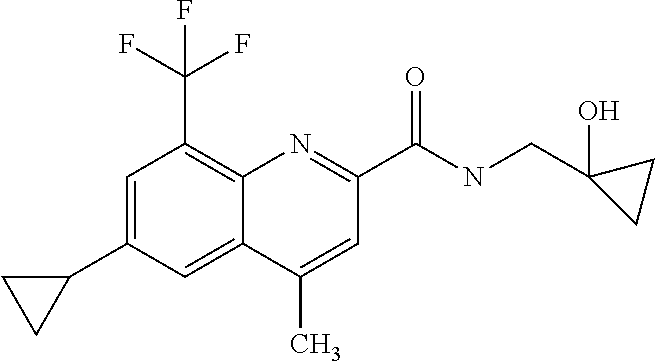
C1(C)=CC(C(NCC2(O)CC2)=O)=NC2=C(C(F)(F)F)C=C(C3CC3)C=C12
